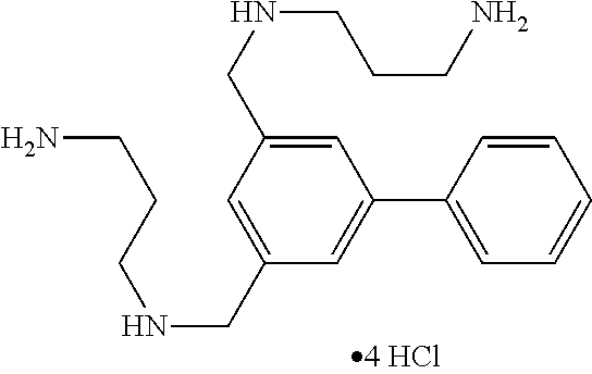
C1=C(CNCCCN)C=C(CNCCCN)C=C1C1=CC=CC=C1
